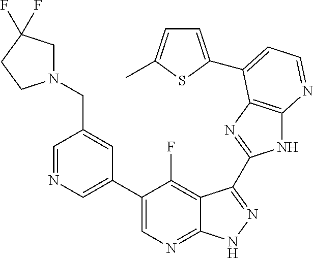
C1=NC=C(C2=CN=C3C(=C2F)C(C2=NC4=C(N2)N=CC=C4C2=CC=C(C)S2)=NN3)C=C1CN1CC(F)(F)CC1
